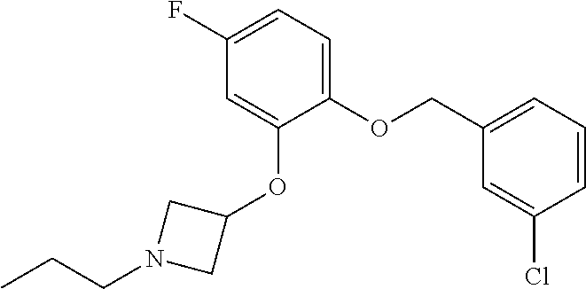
C1(F)=CC=C(OCC2=CC=CC(Cl)=C2)C(OC2CN(CCC)C2)=C1
